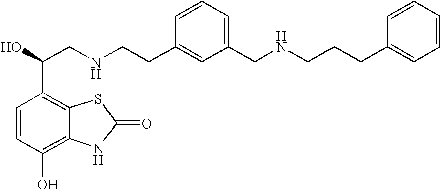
C1=CC(O)=C2C(=C1C(O)CNCCC1=CC(CNCCCC3=CC=CC=C3)=CC=C1)SC(=O)N2
